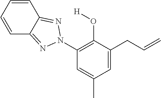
C1=CC=CC2=NN(C3=C(O[H])C(CC=C)=CC(C)=C3)N=C12
